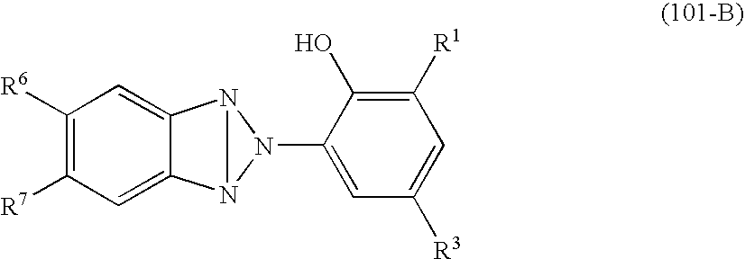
C1([R6])=C([R7])C=C2C(=C1)N1N2N1C1=CC([R3])=CC([R1])=C1O
